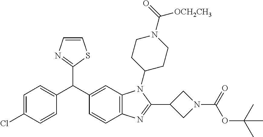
C1=CN=C(C(C2=CC3=C(C=C2)N=C(C2CN(C(=O)OC(C)(C)C)C2)N3C2CCN(C(=O)[OCH2CH3])CC2)C2=CC=C(Cl)C=C2)S1
